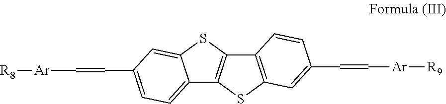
C12=C(SC3=C1SC1=CC(C=C[Ar][R8])=CC=C31)C=C(C=C[Ar][R9])C=C2
